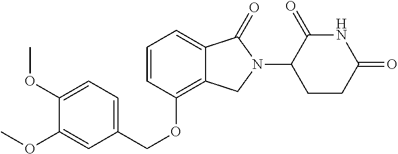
C(OC1=C2C(=CC=C1)C(=O)N(C1C(=O)NC(=O)CC1)C2)C1=CC=C(OC)C(OC)=C1
